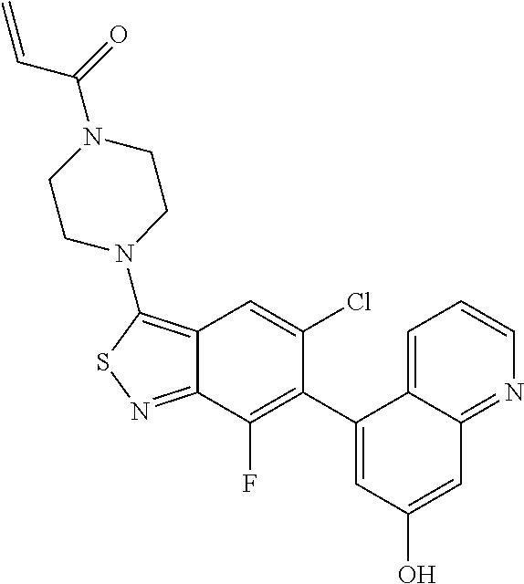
C12=C(N3CCN(C(=O)C=C)CC3)SN=C1C(F)=C(C1=CC(O)=CC3=NC=CC=C13)C(Cl)=C2
